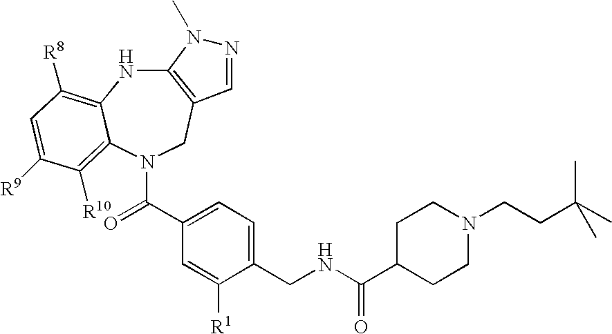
C12=C(CN(C(C3=CC=C(CNC(C4CCN(CCC(C)(C)C)CC4)=O)C([R1])=C3)=O)C3=C([R10])C([R9])=CC([R8])=C3N1)C=NN2C
